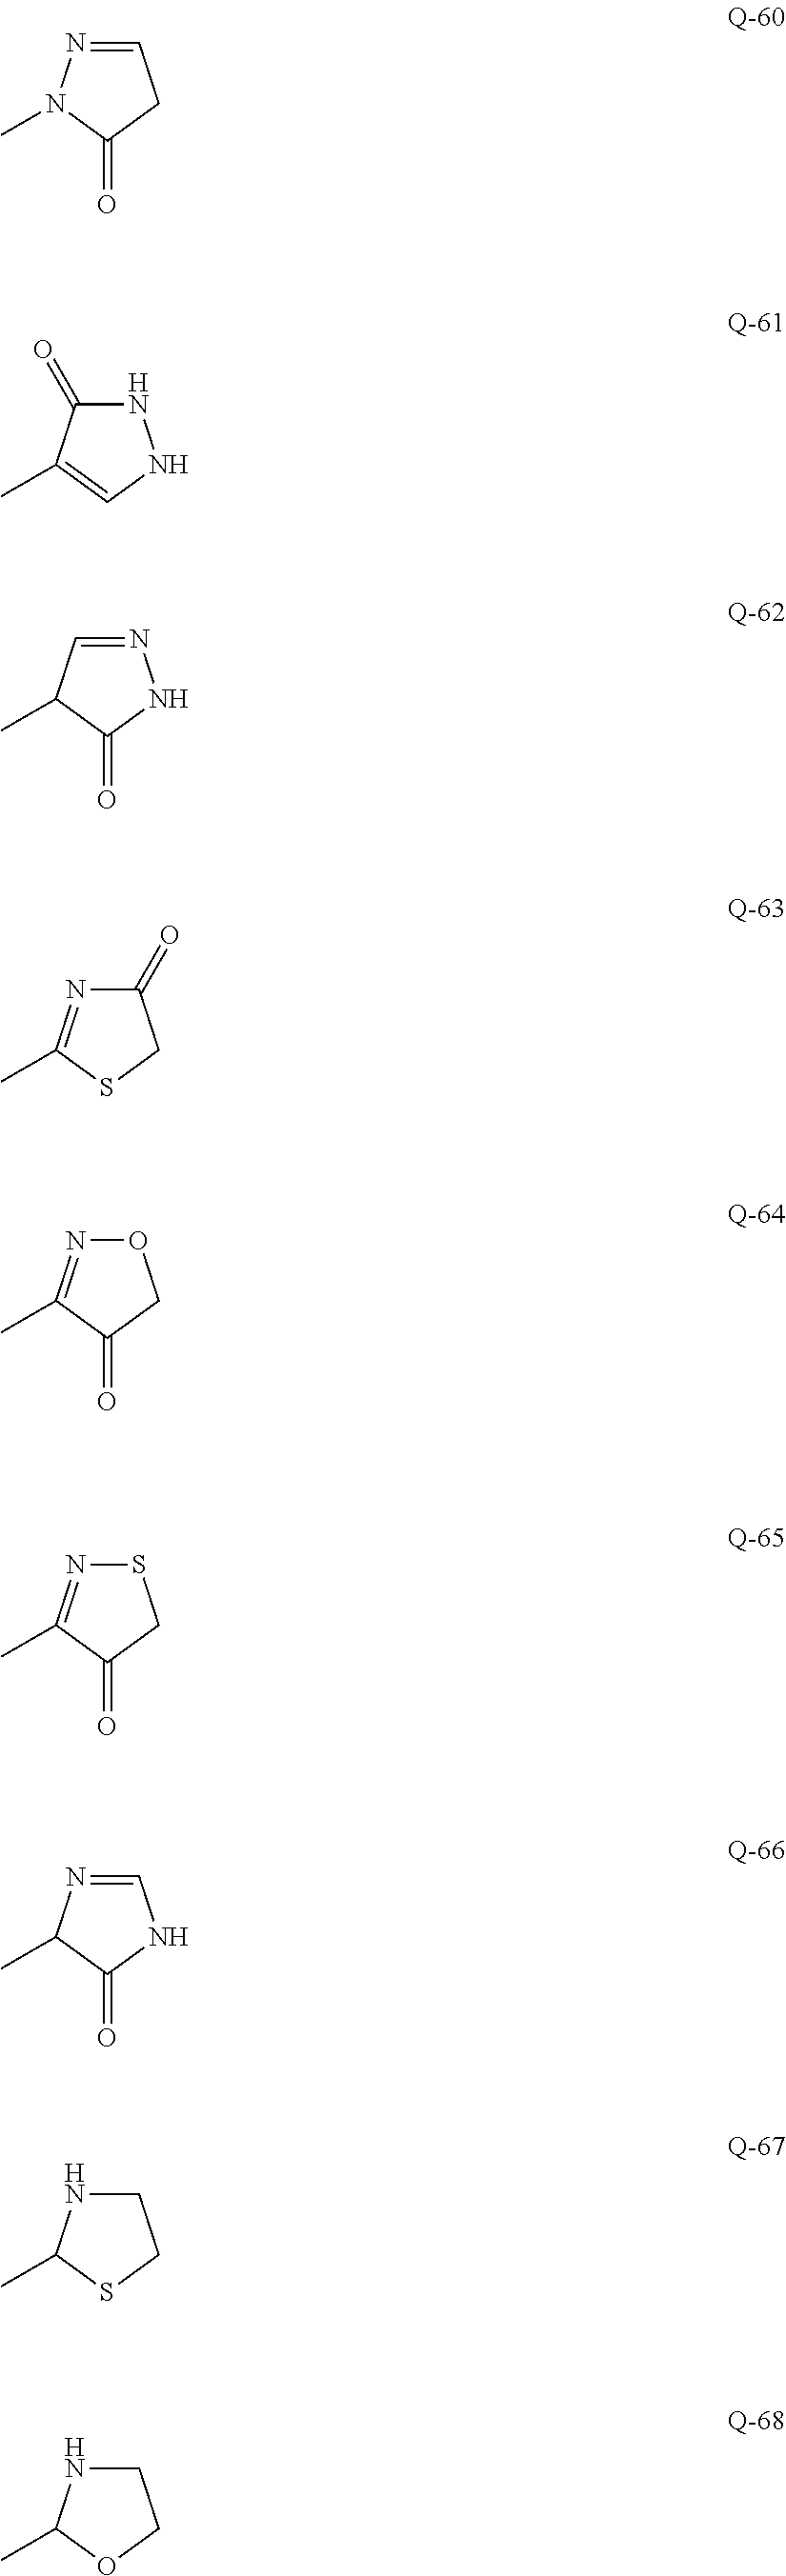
C1=NN(C)C(=O)C1.N1C(=O)C(C)=CN1.N1=CC(C)C(=O)N1.C1(=O)N=C(C)SC1.O1N=C(C)C(=O)C1.S1N=C(C)C(=O)C1.C1=NC(C)C(=O)N1.C1NC(C)SC1.C1NC(C)OC1
